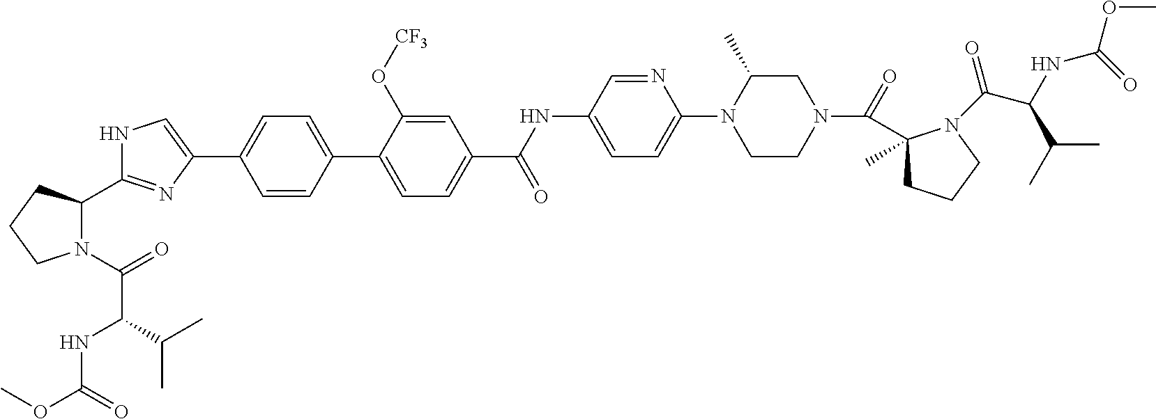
C1=CC(C2=CC=C(C(NC3=CC=C(N4CCN(C(=O)C5(C)CCCN5C(C(C(C)C)NC(OC)=O)=O)CC4C)N=C3)=O)C=C2O[CF3])=CC=C1C1=CNC(C2N(C(=O)C(NC(OC)=O)C(C)C)CCC2)=N1
